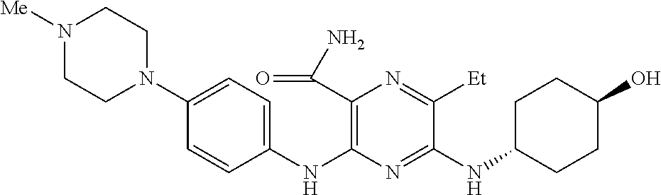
C1(NC2=C(C(N)=O)N=C([Et])C(NC3CCC(O)CC3)=N2)=CC=C(N2CCN([Me])CC2)C=C1
